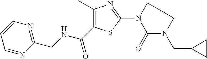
C1(C)=C(C(NCC2=NC=CC=N2)=O)SC(N2CCN(CC3CC3)C2=O)=N1
